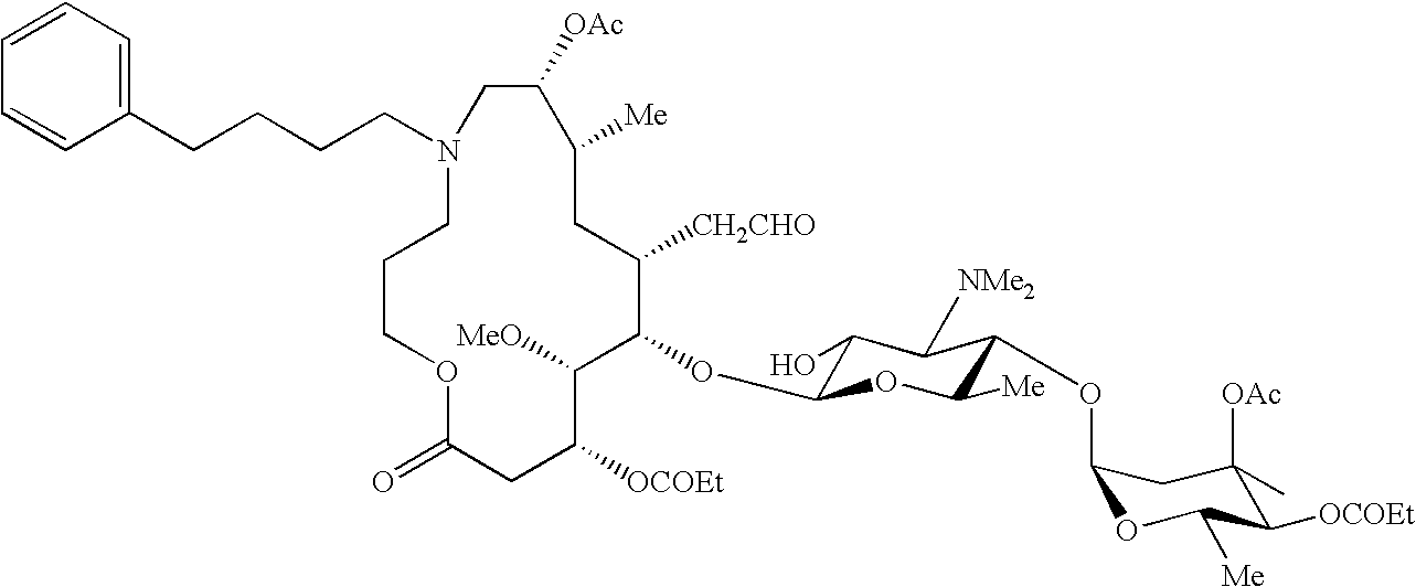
N1(CCCCC2=CC=CC=C2)CCCOC(=O)CC([OCOEt])C([MeO])C(OC2C(O)C([NMe2])C(OC3OC([Me])C([OCOEt])C([OAc])(C)C3)C([Me])O2)C([CH2CHO])CC([Me])C([OAc])C1
